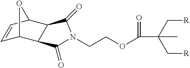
C1=CC2C3C(C1O2)C(=O)N(CCOC(=O)C(C[R])(C[R])C)C3=O
